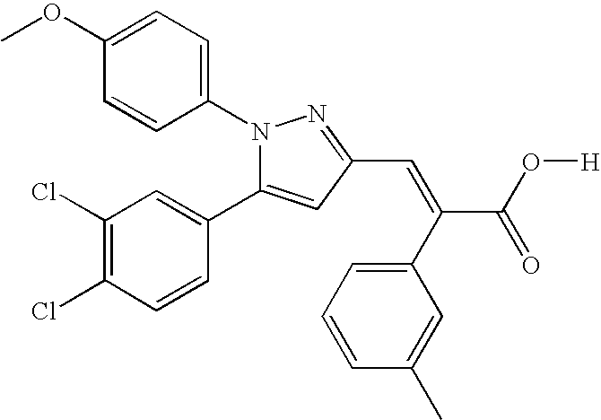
N1(C2=CC=C(OC)C=C2)C(C2=CC(Cl)=C(Cl)C=C2)=CC(C=C(C2=CC=CC(C)=C2)C(O[H])=O)=N1
